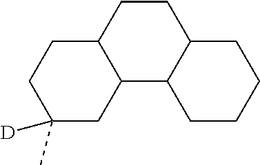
C1CC2C(C3C1CCCC3)CC(C)([D])CC2
